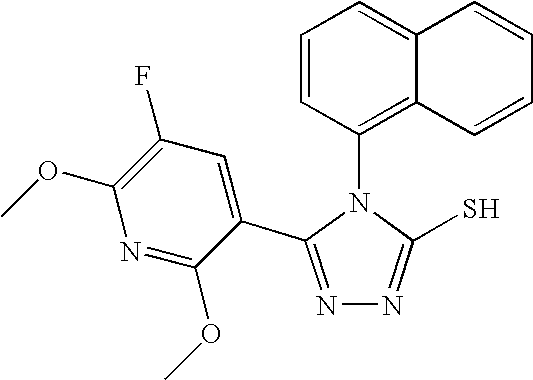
N1=C(C2=CC(F)=C(OC)N=C2OC)N(C2=C3C(=CC=C2)C=CC=C3)C(S)=N1
